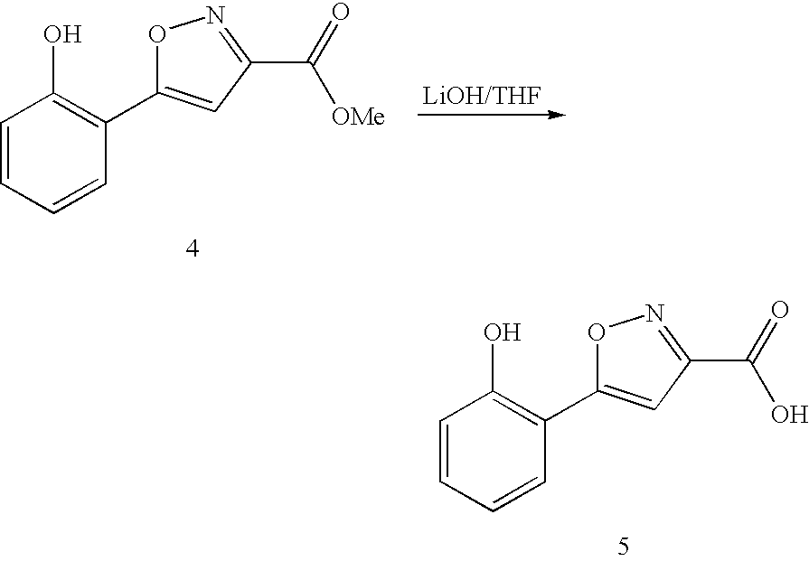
C1=CC=CC(C2=CC(C(=O)[OMe])=NO2)=C1O.C1=CC=CC(C2=CC(C(=O)O)=NO2)=C1O
